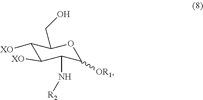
C1([XO])C([XO])C(N[R2])C([OR1])OC1CO
